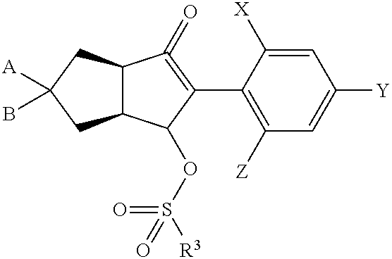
C12C(CC([A])(B)C1)C(=O)=C(C1=C([Z])C=C([Y])C=C1[X])C2OS([R3])(=O)=O
